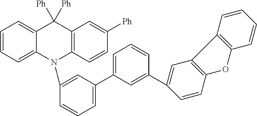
C1=CC=C2C(=C1)C([Ph])([Ph])C1=C(N2C2=CC(C3=CC=CC(C4=CC5=C(C=C4)OC4=C5C=CC=C4)=C3)=CC=C2)C=CC([Ph])=C1
